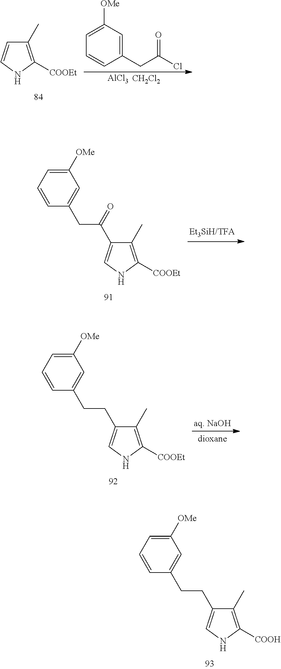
C1([OMe])=CC=CC(CCC2=CNC([COOH])=C2C)=C1.C1(C)=C([COOEt])NC=C1.[AlCl3].[CH2Cl2].C1=C([OMe])C=C(CC(Cl)=O)C=C1.C1([OMe])=CC=CC(CC(=O)C2=CNC([COOEt])=C2C)=C1.C1([OMe])=CC=CC(CCC2=CNC([COOEt])=C2C)=C1
